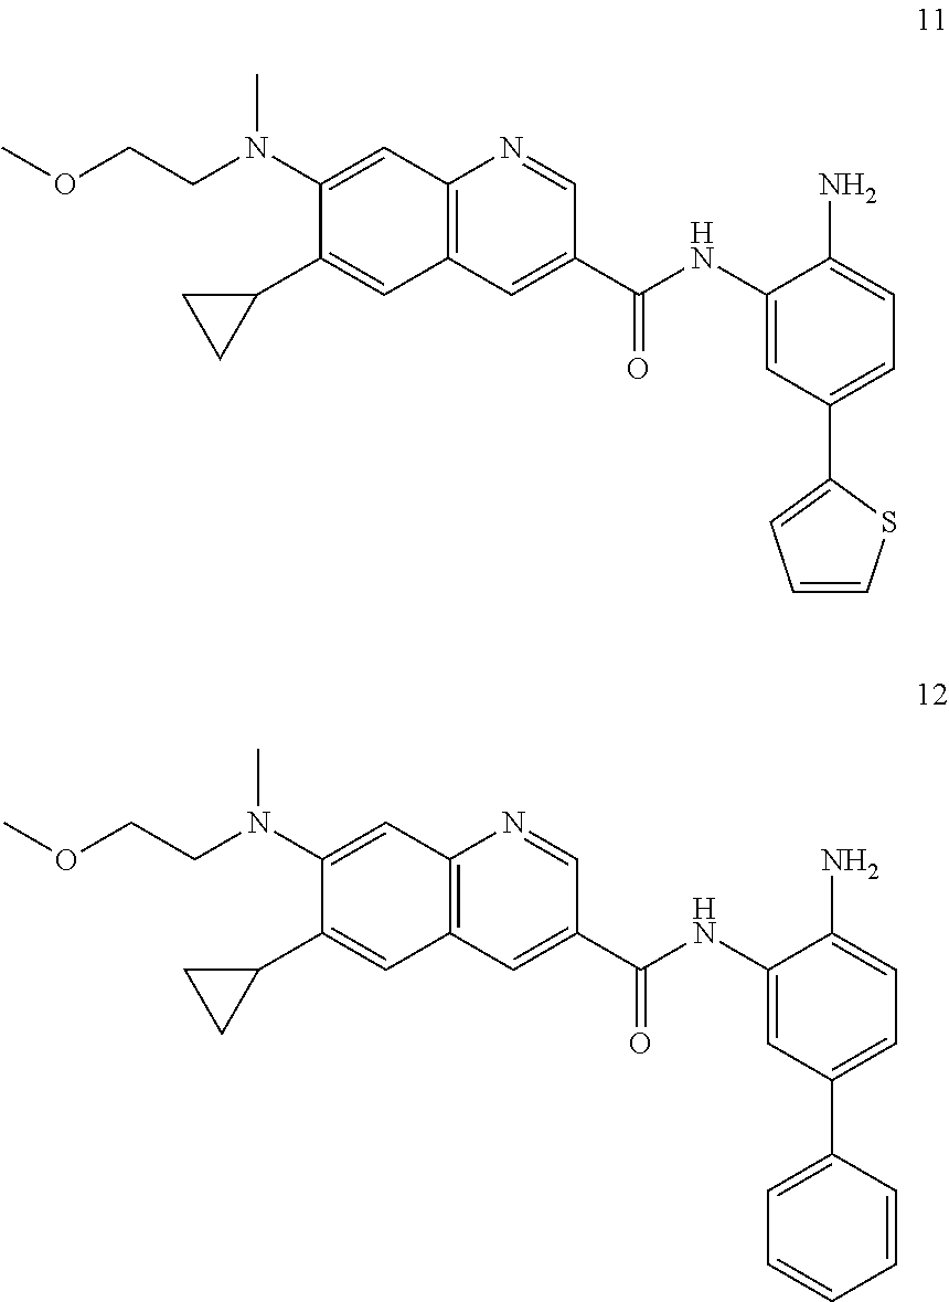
C12=C(C=C(C(NC3=CC(C4=CC=CS4)=CC=C3N)=O)C=N1)C=C(C1CC1)C(N(C)CCOC)=C2.C12=C(C=C(C(NC3=CC(C4=CC=CC=C4)=CC=C3N)=O)C=N1)C=C(C1CC1)C(N(C)CCOC)=C2
